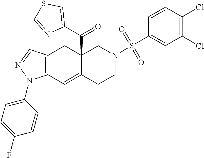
C12=C(C=C3C(C(C4=CSC=N4)=O)(C1)CN(S(C1=CC(Cl)=C(Cl)C=C1)(=O)=O)CC3)N(C1=CC=C(F)C=C1)N=C2
